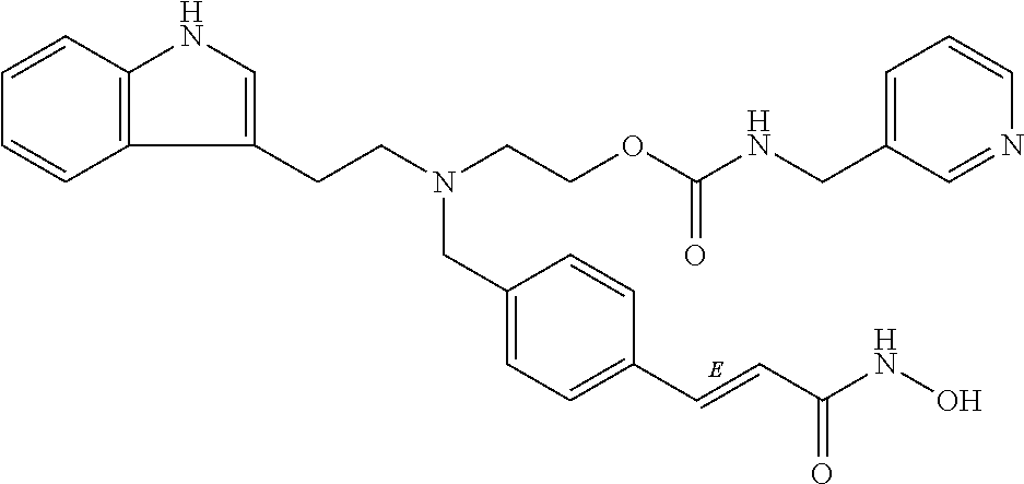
C1=CC2=C(C=C1)C(CCN(CC1=CC=C(C=CC(NO)=O)C=C1)CCOC(NCC1=CC=CN=C1)=O)=CN2
